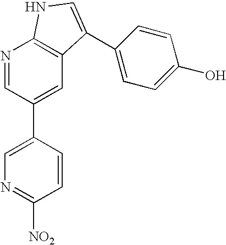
C1=CC([NO2])=NC=C1C1=CC2=C(N=C1)NC=C2C1=CC=C(O)C=C1
